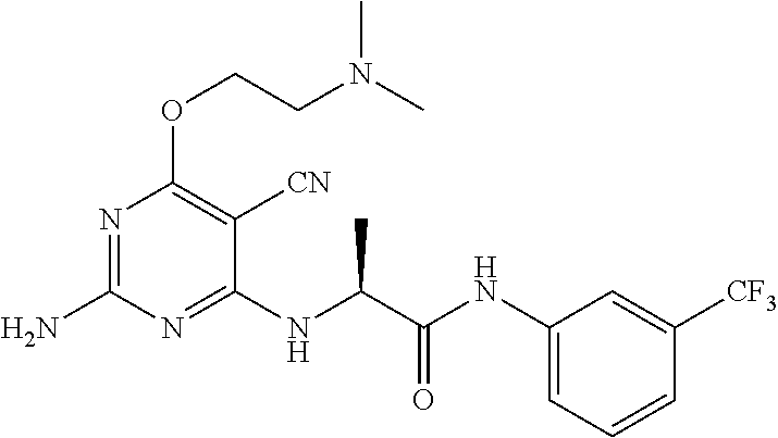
N1=C(N)N=C(NC(C(NC2=CC=CC([CF3])=C2)=O)C)C([CN])=C1OCCN(C)C
